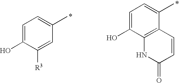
C1=C(O)C([R3])=CC(C)=C1.C1=C(O)C2=C(C(C)=C1)C=CC(=O)N2
